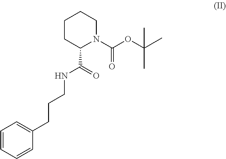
C1=CC=CC(CCCNC(C2N(C(OC(C)(C)C)=O)CCCC2)=O)=C1
